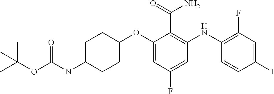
C1C(NC(OC(C)(C)C)=O)CCC(OC2=CC(F)=CC(NC3=C(F)C=C(I)C=C3)=C2C(=O)N)C1
